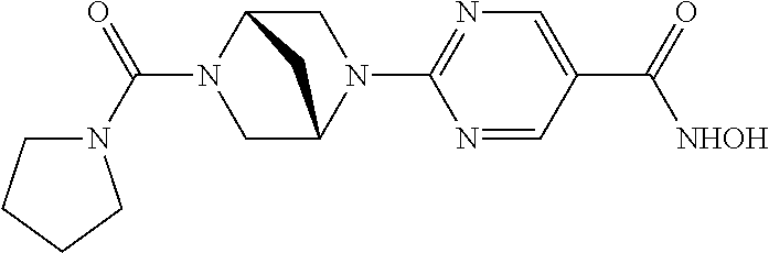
C1C2N(C(N3CCCC3)=O)CC(N1C1=NC=C(C(=O)[NHOH])C=N1)C2
